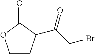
C1CC(C(CBr)=O)C(=O)O1
